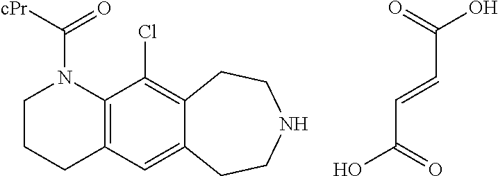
C1CCC2=C(N1C([cPr])=O)C(Cl)=C1C(=C2)CCNCC1.O=C(O)C=CC(O)=O
